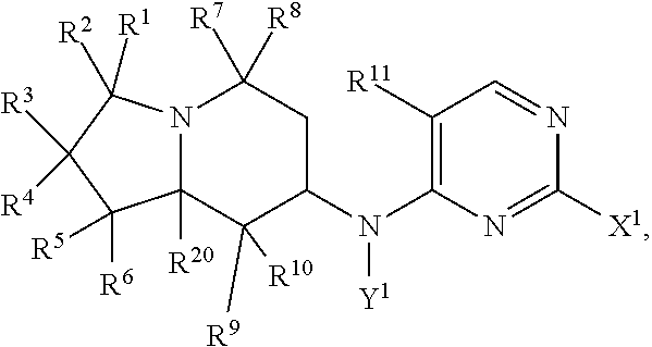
C1([R11])=C(N(C2CC([R7])([R8])N3C([R20])(C2([R9])[R10])C([R6])([R5])C([R4])([R3])C3([R1])[R2])[Y1])N=C([X1])N=C1
